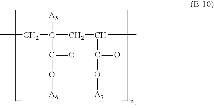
CCC([A5])(C(=O)O[A6])CC(C(=O)O[A7])C
